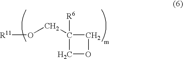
O(CC1([R6])COC1)[R11]
